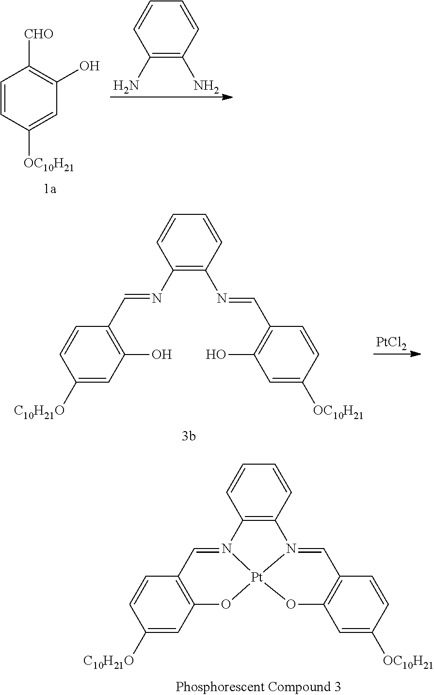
C1(O)=C([CHO])C=CC([OC10H21])=C1.C1(N)=C(N)C=CC=C1.C1(N=CC2=C(O)C=C([C10H21O])C=C2)=C(N=CC2=C(O)C=C([OC10H21])C=C2)C=CC=C1.[PtCl2].C12=C(C=CC=C1)N1=CC3=C(C=C([OC10H21])C=C3)O[Pt]13N2=CC1=C(C=C([C10H21O])C=C1)O3
